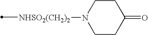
[NHSO2(CH2)2](C)N1CCC(=O)CC1
